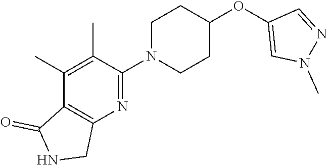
C1(C)=C(C)C(N2CCC(OC3=CN(C)N=C3)CC2)=NC2=C1C(=O)NC2
